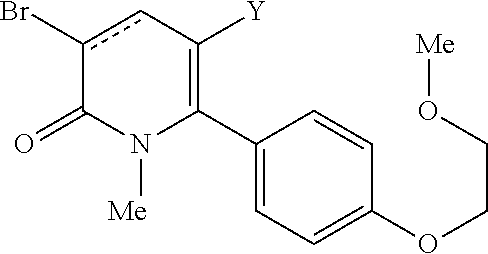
C1(C2=C([Y])cc(Br)C(=O)N2[Me])=CC=C(OCCO[Me])C=C1
